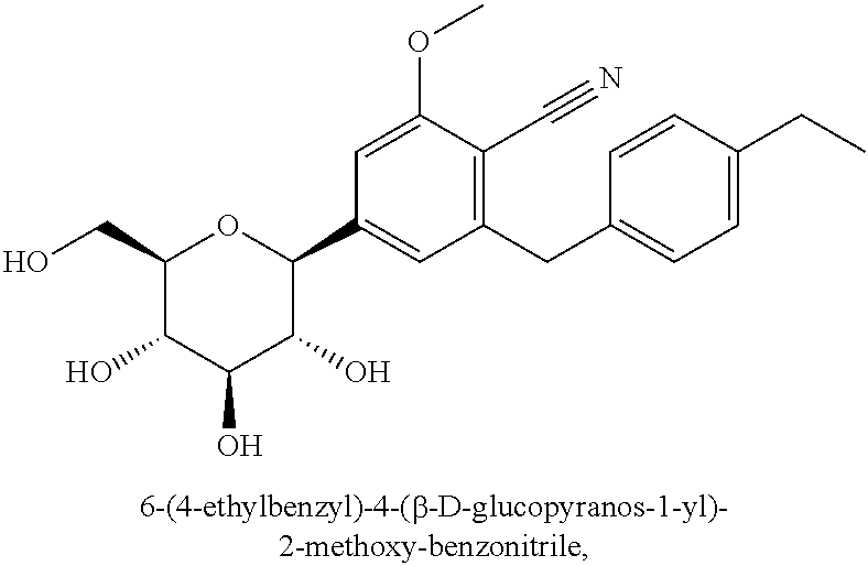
C1(CO)C(O)C(O)C(O)C(C2=CC(CC3=CC=C(CC)C=C3)=C(C#N)C(OC)=C2)O1
